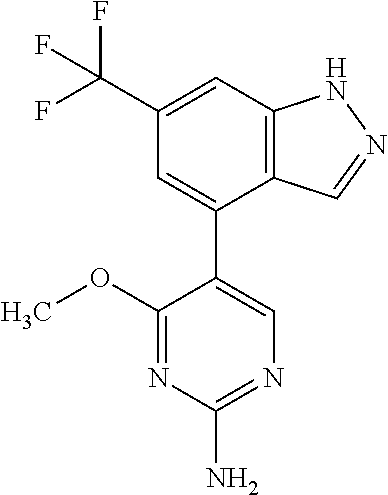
C12=C(C=C(C(F)(F)F)C=C1C1=CN=C(N)N=C1OC)NN=C2
